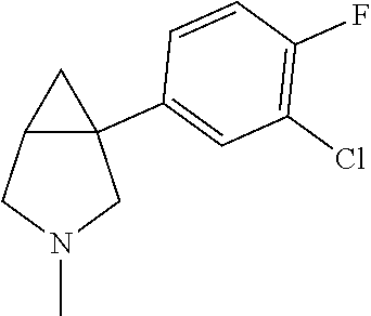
C12C(C3=CC(Cl)=C(F)C=C3)(CN(C)C1)C2
